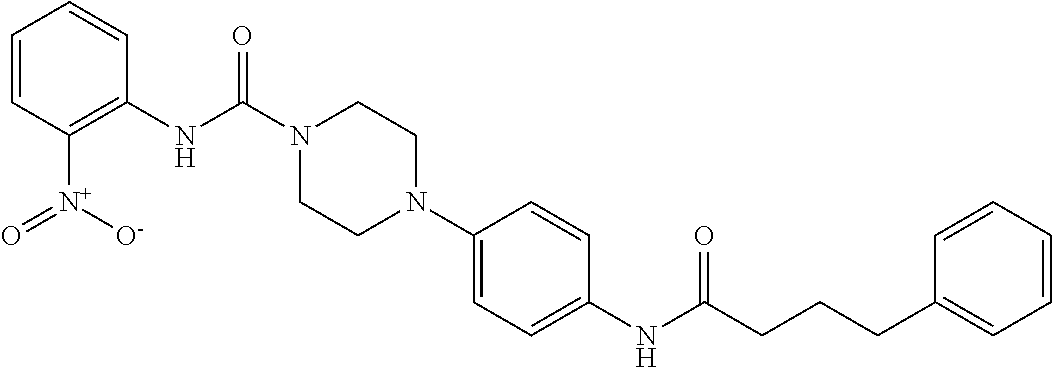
C1=CC([N+]([O-])=O)=C(NC(N2CCN(C3=CC=C(NC(CCCC4=CC=CC=C4)=O)C=C3)CC2)=O)C=C1
